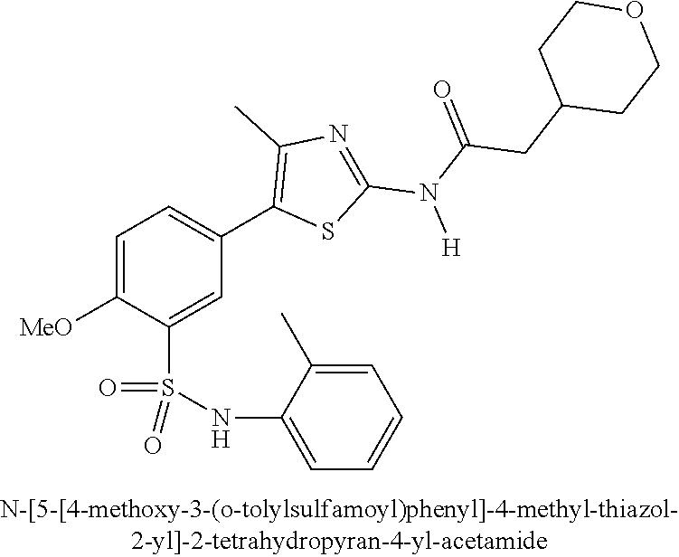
C1=C([OMe])C(S(NC2=CC=CC=C2C)(=O)=O)=CC(C2=C(C)N=C(N([H])C(CC3CCOCC3)=O)S2)=C1
